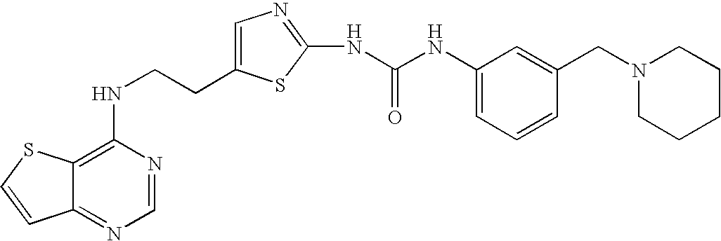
C(CNC1=C2C(=NC=N1)C=CS2)C1=CN=C(NC(=O)NC2=CC=CC(CN3CCCCC3)=C2)S1
